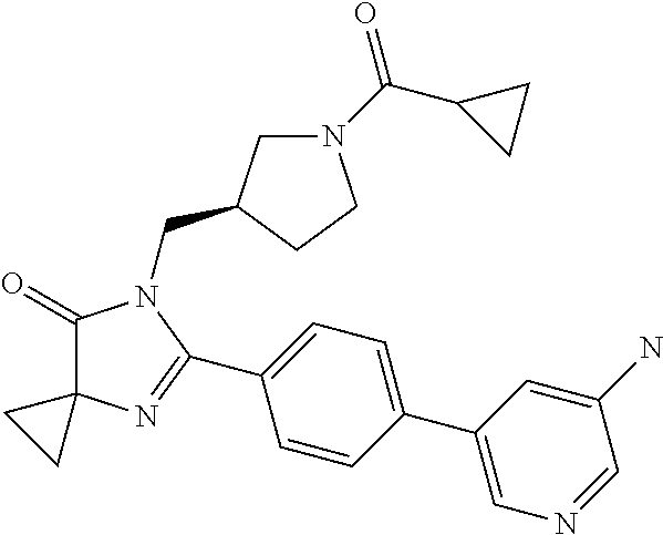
C1(=O)C2(N=C(C3=CC=C(C4=CN=CC(N)=C4)C=C3)N1CC1CN(C(C3CC3)=O)CC1)CC2
